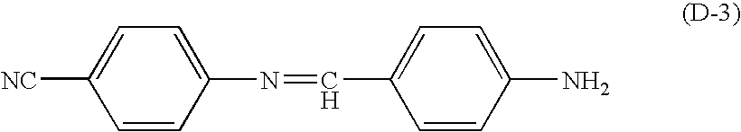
C1=CC(N=CC2=CC=C(N)C=C2)=CC=C1[NC]
